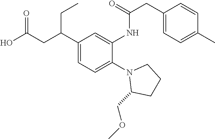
N1(C2=CC=C(C(CC(O)=O)CC)C=C2NC(=O)CC2=CC=C(C)C=C2)C(COC)CCC1
